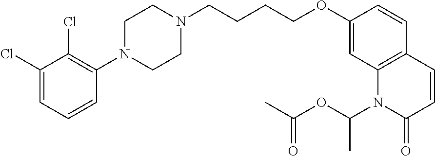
C1(Cl)=CC=CC(N2CCN(CCCCOC3=CC4=C(C=C3)C=CC(=O)N4C(OC(C)=O)C)CC2)=C1Cl
